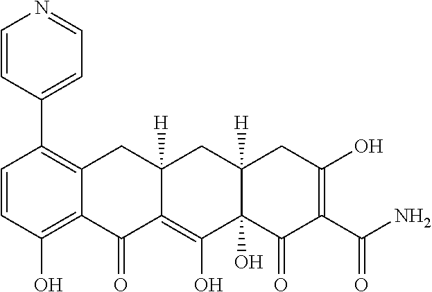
C1=CC(O)=C2C(=C1C1=CC=NC=C1)CC1([H])C(=C(O)C3(O)C([H])(C1)CC(O)=C(C(N)=O)C3=O)C2=O
